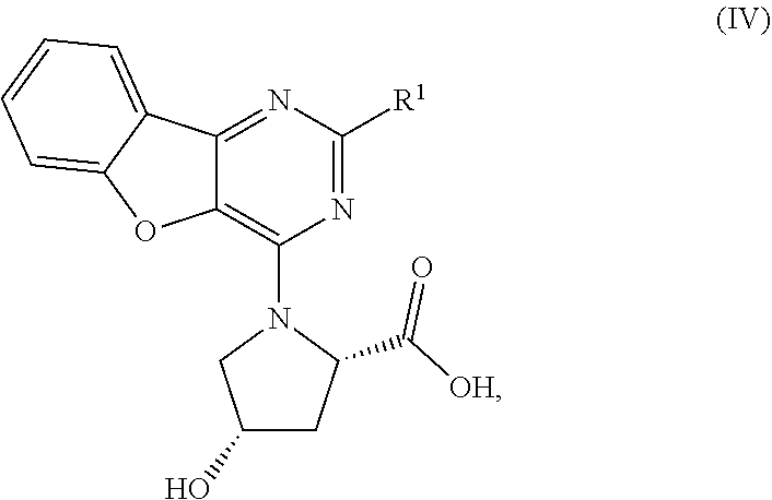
C12=NC([R1])=NC(N3CC(O)CC3C(=O)[OH])=C1OC1=CC=CC=C21
